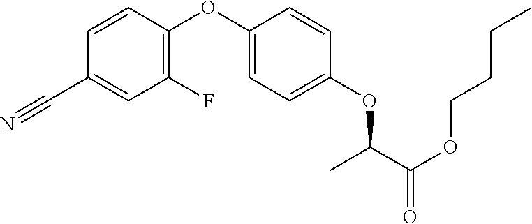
C1(C#N)=CC(F)=C(OC2=CC=C(OC(C(OCCCC)=O)C)C=C2)C=C1
